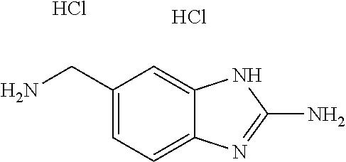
C1(CN)=CC=C2C(=C1)NC(N)=N2.Cl.Cl
